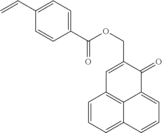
C1=CC=C2C3=C1C=C(COC(C1=CC=C(C=C)C=C1)=O)C(=O)C3=CC=C2
